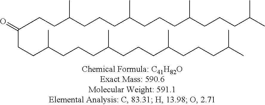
C(CC(CCCC(C)CCCC(C)CCCC(C)C)C)C(CCC(CCCC(C)CCCC(C)CCCC(C)C)C)=O
